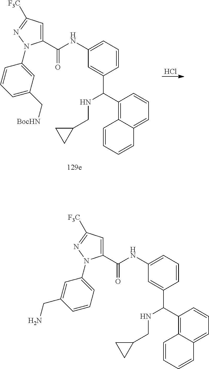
C1(C(NC2=CC=CC(C(NCC3CC3)C3=C4C(=CC=C3)C=CC=C4)=C2)=O)=CC([F3C])=NN1C1=CC(C[BocHN])=CC=C1.Cl.C1(C(NC2=CC=CC(C(NCC3CC3)C3=C4C(=CC=C3)C=CC=C4)=C2)=O)=CC([F3C])=NN1C1=CC=CC(CN)=C1
